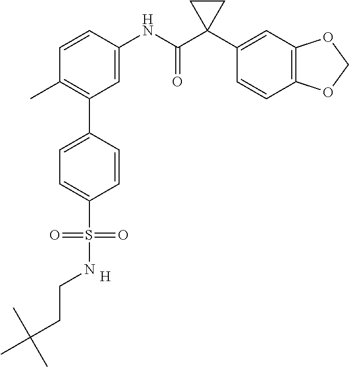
C1=C(NC(C2(C3=CC4=C(C=C3)OCO4)CC2)=O)C=CC(C)=C1C1=CC=C(S(=O)(=O)NCCC(C)(C)C)C=C1.[H]
